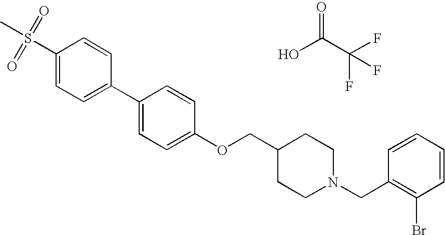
S(C1=CC=C(C2=CC=C(OCC3CCN(CC4=C(Br)C=CC=C4)CC3)C=C2)C=C1)(C)(=O)=O.OC(C(F)(F)F)=O
